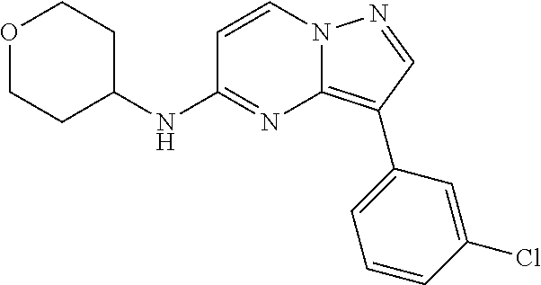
C1=CN2C(=C(C3=CC=CC(Cl)=C3)C=N2)N=C1NC1CCOCC1
